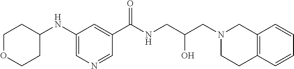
C1(NC2CCOCC2)=CN=CC(C(NCC(CN2CC3=C(CC2)C=CC=C3)O)=O)=C1
